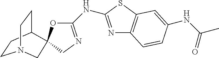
C1CC2CCN1CC21OC(NC2=NC3=C(S2)C=C(NC(C)=O)C=C3)=NC1
